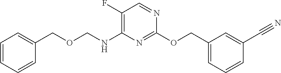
C1(F)=C(NCOCC2=CC=CC=C2)N=C(OCC2=CC=CC(C#N)=C2)N=C1
